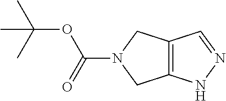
C12=C(NN=C1)CN(C(=O)OC(C)(C)C)C2
